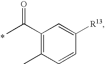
C1(C(C)=O)=C(C)C=CC([R13])=C1
